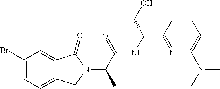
C12=CC=C(Br)C=C1C(=O)N(C(C(=O)NC(C1=NC(N(C)C)=CC=C1)CO)C)C2
